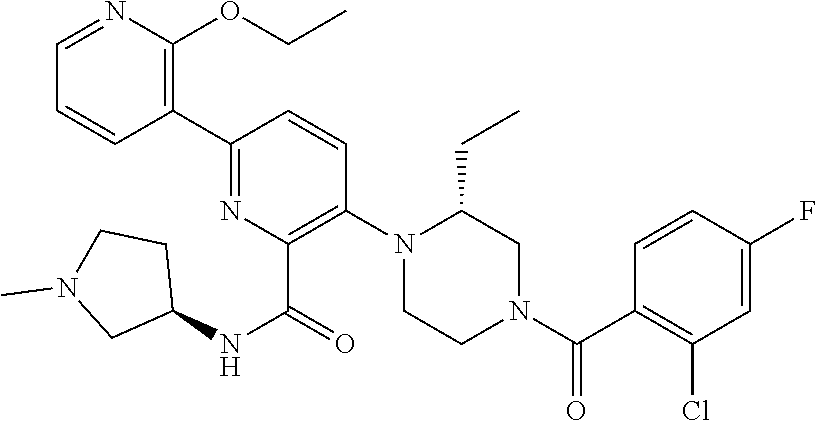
C1(C2=C(OCC)N=CC=C2)=NC(C(=O)NC2CCN(C)C2)=C(N2CCN(C(C3=C(Cl)C=C(F)C=C3)=O)CC2CC)C=C1
